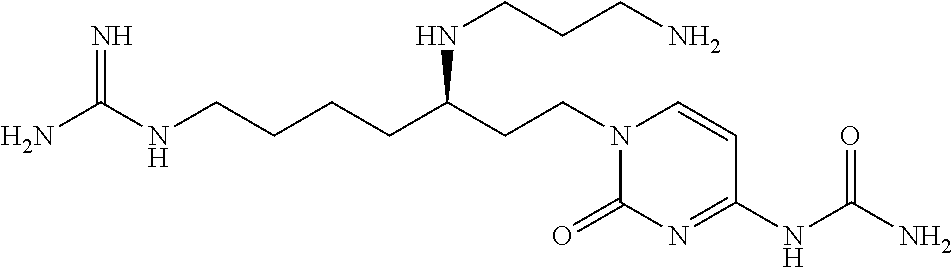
N(CCCCC(CCN1C(=O)N=C(NC(N)=O)C=C1)NCCCN)C(N)=N
